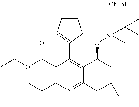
C1(C(OCC)=O)=C(C(C)C)N=C2C(=C1C1=CCCC1)C(O[Si](C(C)(C)C)(C)C)CC(C)(C)C2
